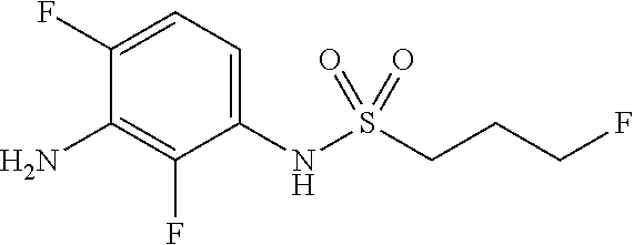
C1(F)=CC=C(NS(CCCF)(=O)=O)C(F)=C1N
